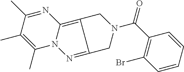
C1(C)=C(C)C(C)=NC2=C3C(=NN12)CN(C(=O)C1=C(Br)C=CC=C1)C3
